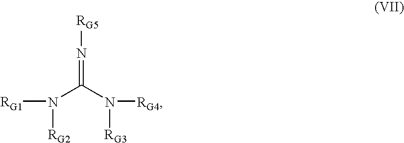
[RG1]N(C(N([RG4])[RG3])=N[RG5])[RG2]
